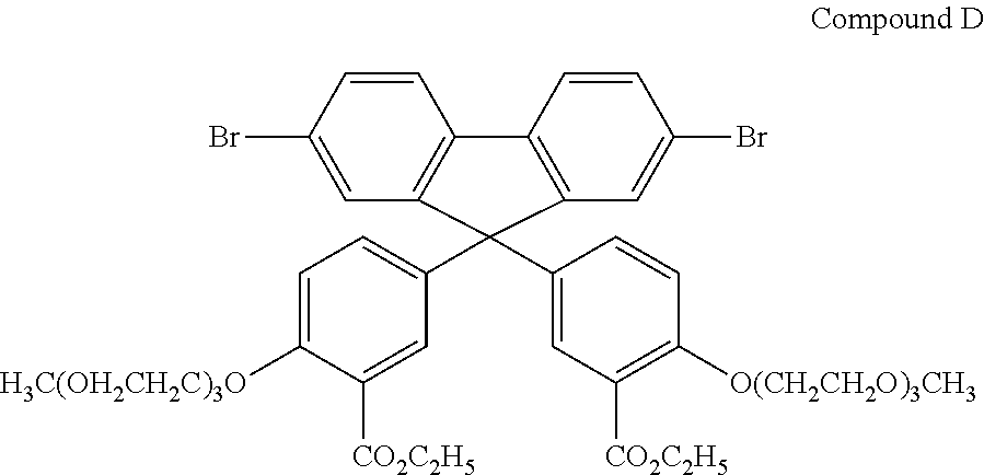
C1=CC(Br)=CC2=C1C1=C(C=C(Br)C=C1)C2(C1=CC=C([H3C(OH2CH2C)3O])C([CO2C2H5])=C1)C1=CC([CO2C2H5])=C([O(CH2CH2O)3CH3])C=C1
